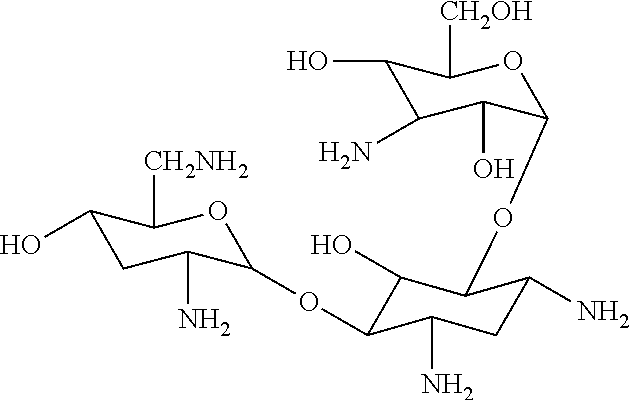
C1(O)C(OC2C(O)C(N)C(O)C([CH2OH])O2)C(N)CC(N)C1OC1C(N)CC(O)C([CH2NH2])O1
